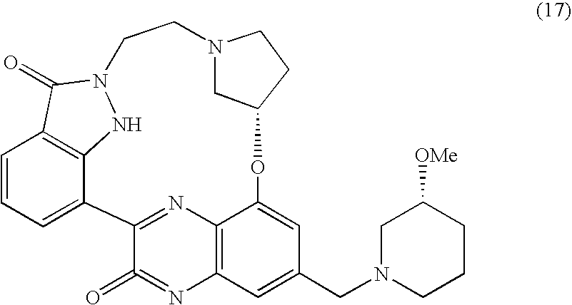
C12=NC3=C(N=C1=O)C=C(CN1CCCC([OMe])C1)C=C3OC1CN(CCN3NC4=C(C=CC=C24)C3=O)CC1
